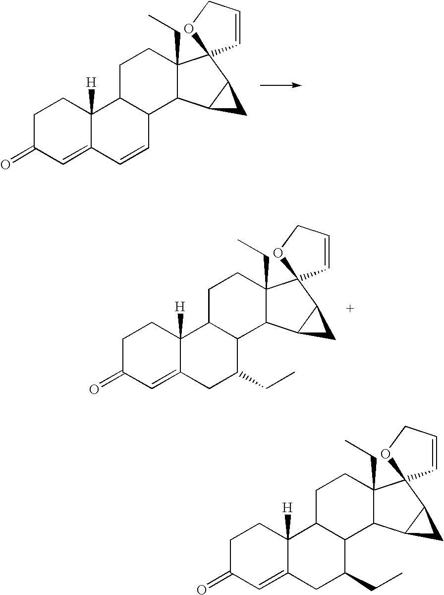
C1C(=O)C=C2C([H])(C1)C1C(C=C2)C2C(CC)(CC1)C1(C3C2C3)C=CCO1.C1C(=O)C=C2C([H])(C1)C1C(C(CC)C2)C2C(CC)(CC1)C1(C3C2C3)C=CCO1.C1C(=O)C=C2C([H])(C1)C1C(C(CC)C2)C2C(CC)(CC1)C1(C3C2C3)C=CCO1
